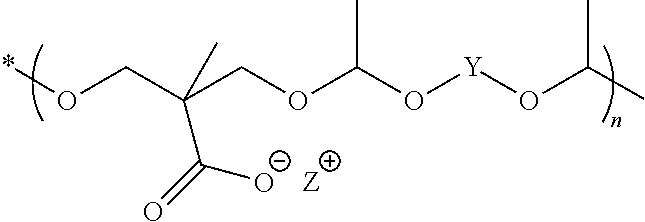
O(CC(COC(O[Y]OC(C)C)C)(C(=O)[O-])C)*
